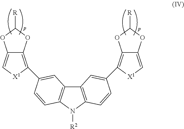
C12=C(C3=CC4=C(N([R2])C5=C4C=C(C4=C6C(=C[X1]4)OC([R])O6)C=C5)C=C3)[X1]C=C1OC([R])O2
